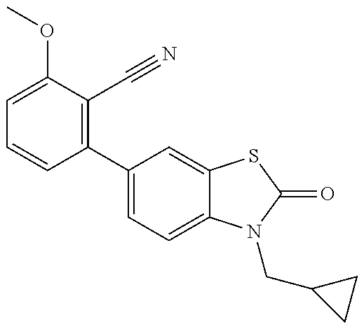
C1=CC(C2=CC=C3C(=C2)SC(=O)N3CC2CC2)=C(C#N)C(OC)=C1
